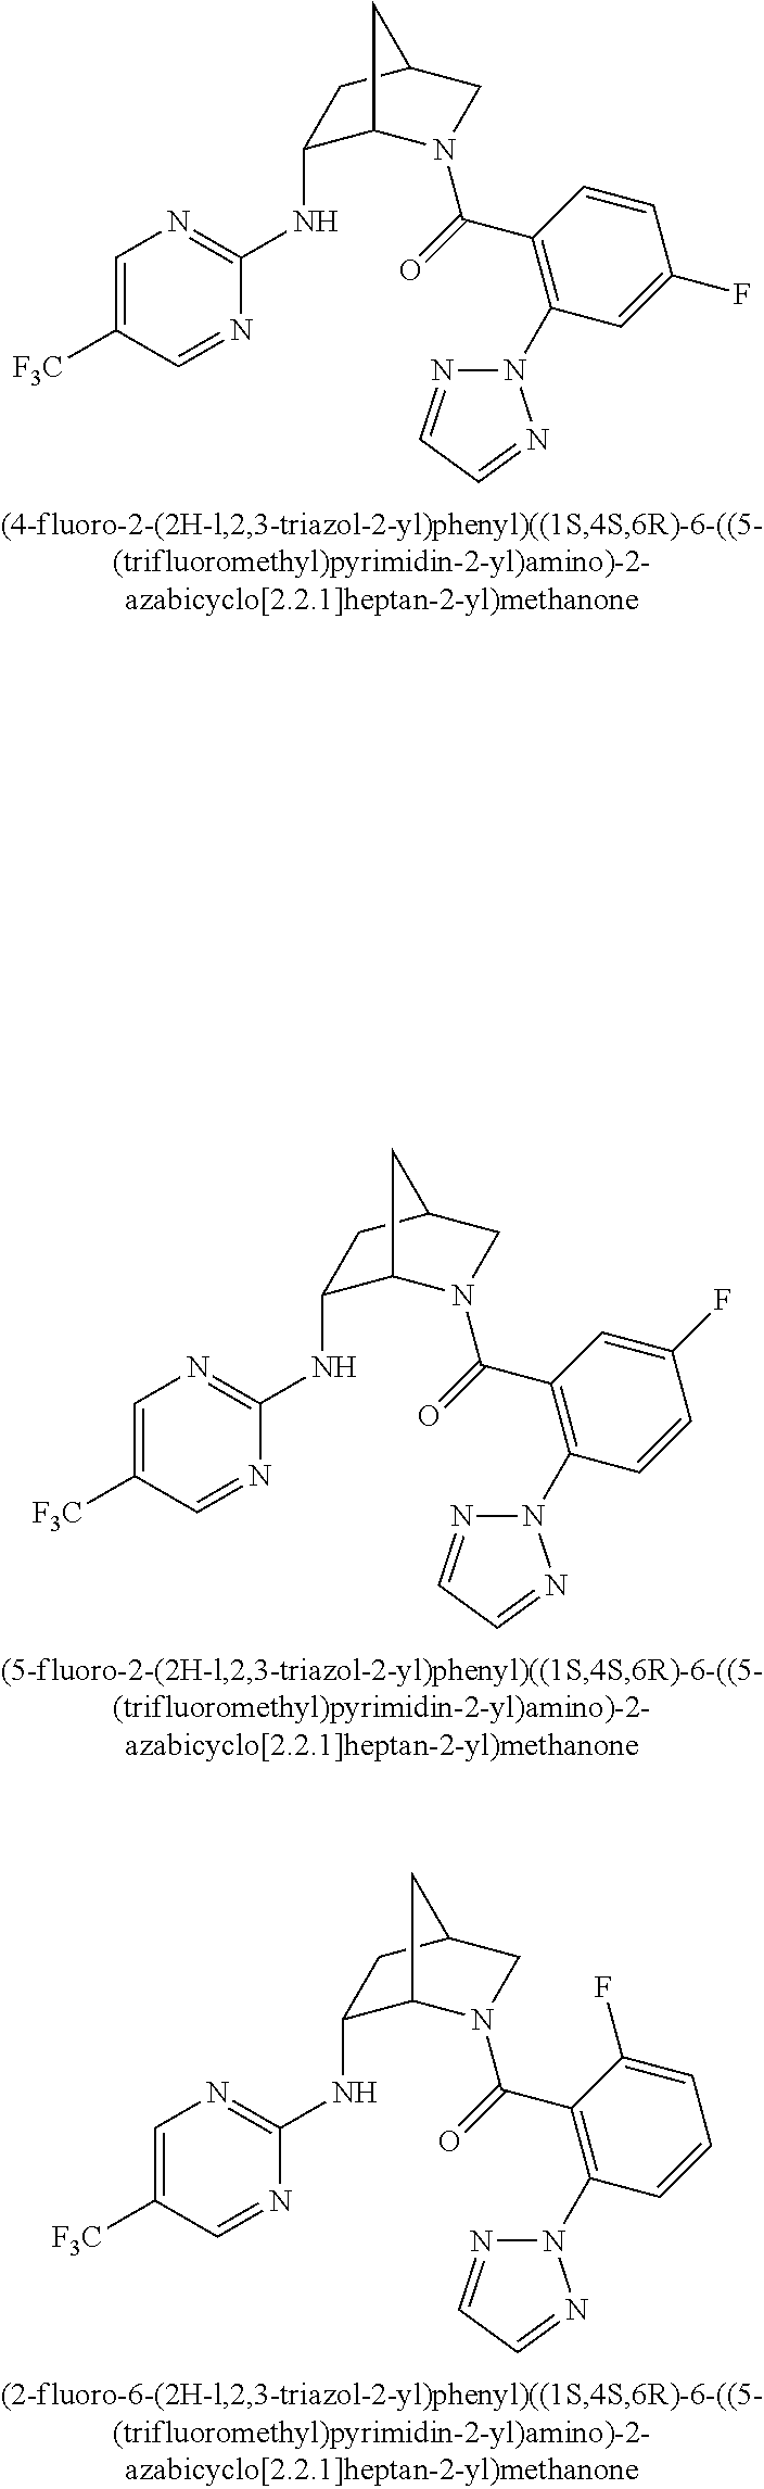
N1=CC([F3C])=CN=C1NC1C2N(C(=O)C3=C(N4N=CC=N4)C=CC(F)=C3)CC(C1)C2.N1=CC([F3C])=CN=C1NC1C2N(C(=O)C3=C(N4N=CC=N4)C=CC=C3F)CC(C1)C2.N1=CC([F3C])=CN=C1NC1C2N(C(=O)C3=C(N4N=CC=N4)C=C(F)C=C3)CC(C1)C2
